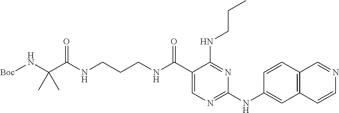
C1(C(NCCCNC(C(N[Boc])(C)C)=O)=O)=CN=C(NC2=CC3=C(C=C2)C=NC=C3)N=C1NCCC
